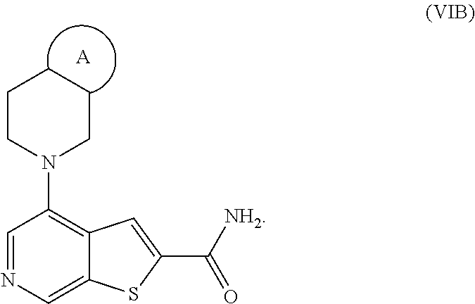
C1=NC=C2C(=C1N1CCCCC1)C=C(C([NH2])=O)S2.[A]
